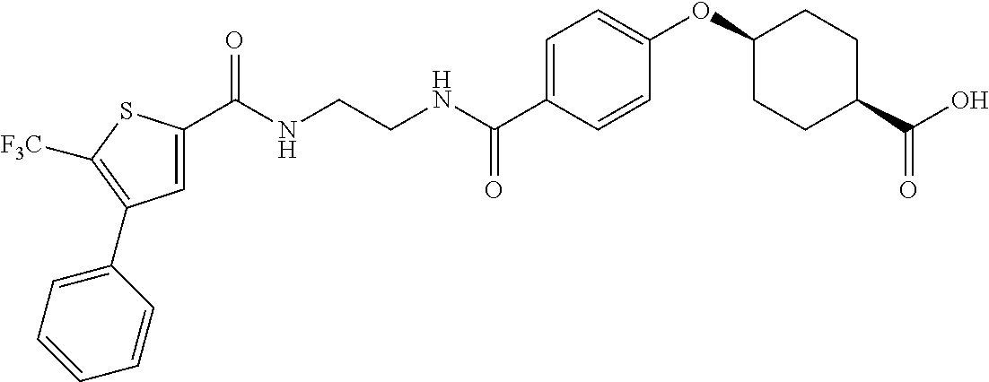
N(CCNC(C1=CC=C(OC2CCC(C(O)=O)CC2)C=C1)=O)C(=O)C1=CC(C2=CC=CC=C2)=C([F3C])S1
